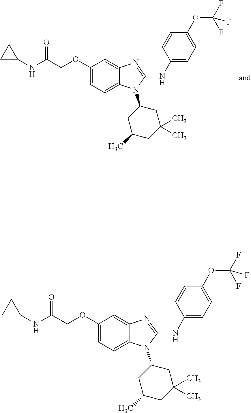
C1(OCC(=O)NC2CC2)=CC=C2C(=C1)N=C(NC1=CC=C(OC(F)(F)F)C=C1)N2C1CC(C)CC(C)(C)C1.C1(OCC(NC2CC2)=O)=CC=C2C(=C1)N=C(NC1=CC=C(OC(F)(F)F)C=C1)N2C1CC(C)CC(C)(C)C1
